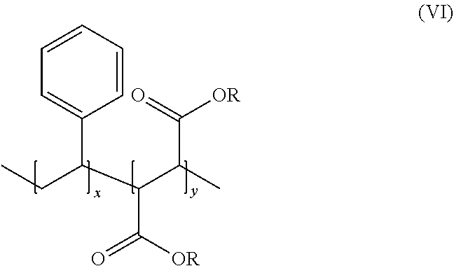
C1=CC=CC=C1C(C(C(C)C(=O)[OR])C([OR])=O)CC
